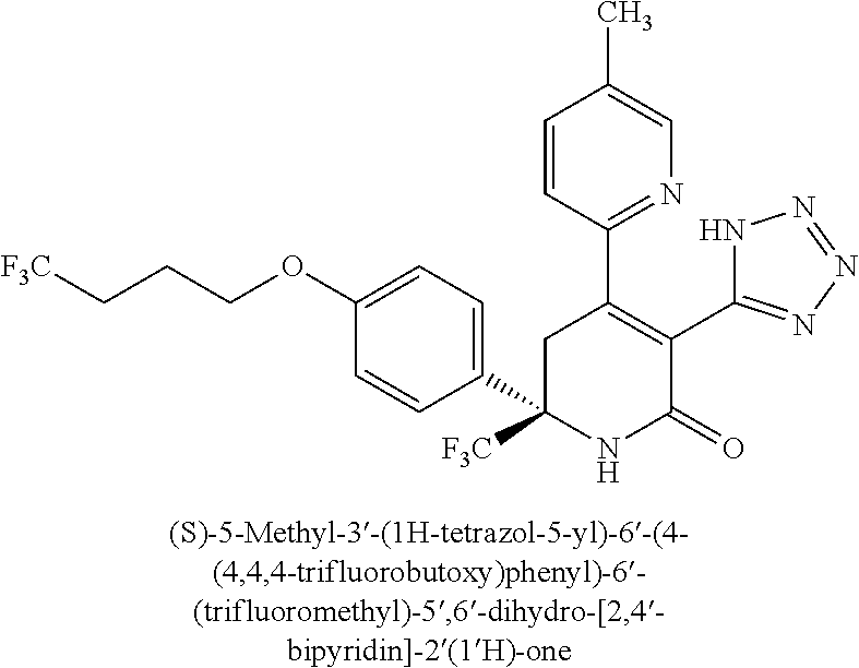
C1(C2=C(C3=NN=NN3)C(=O)NC(C3=CC=C(OCCC[F3C])C=C3)([F3C])C2)=NC=C(C)C=C1
